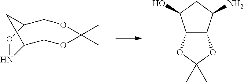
N1C2C3C(C(O1)C2)OC(C)(C)O3.C12C(C(N)CC1O)OC(C)(C)O2
